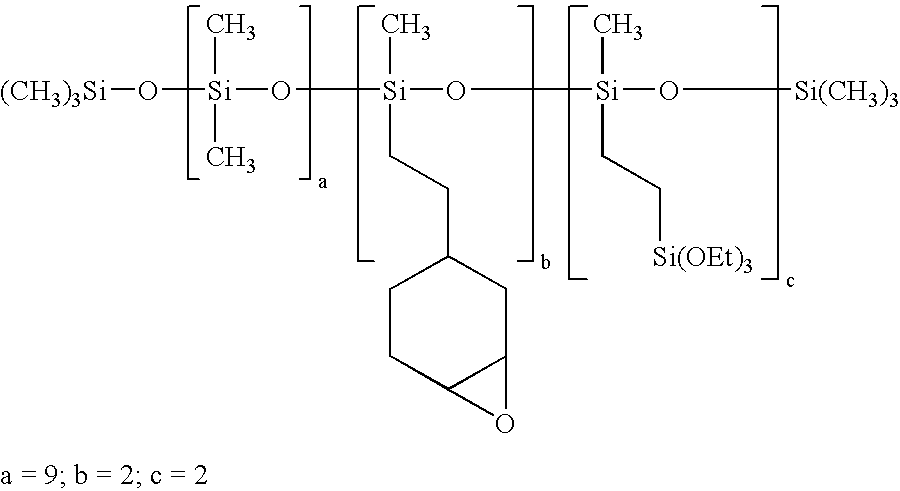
[(CH3)3Si]O[Si](O[Si](O[Si](O[Si(CH3)3])(C)CC[Si(OEt)3])(C)CCC1CCC2C(C1)O2)(C)C
